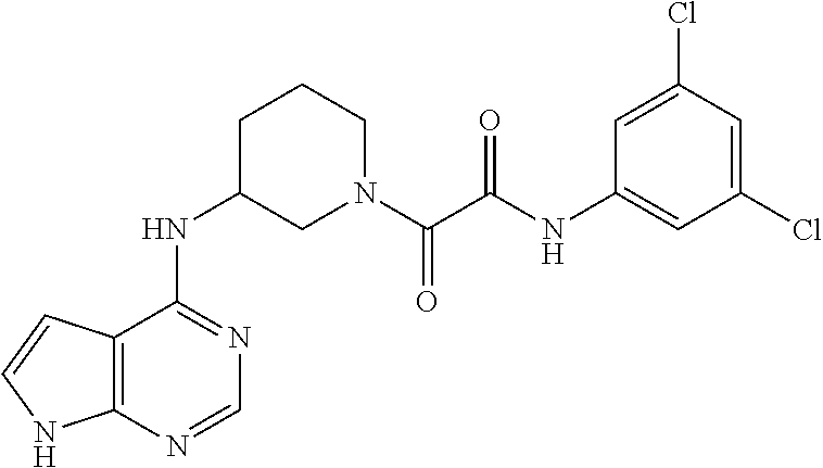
C12=C(N=CN=C1NC1CN(C(C(NC3=CC(Cl)=CC(Cl)=C3)=O)=O)CCC1)NC=C2
